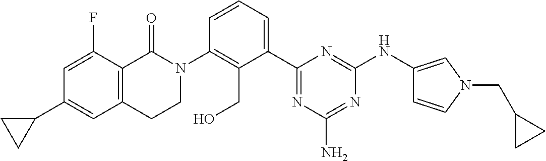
C12=C(C(=O)N(C3=C(CO)C(C4=NC(N)=NC(NC5=CN(CC6CC6)C=C5)=N4)=CC=C3)CC1)C(F)=CC(C1CC1)=C2
